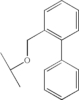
C1=CC=CC(C2=CC=CC=C2)=C1COC(C)C
